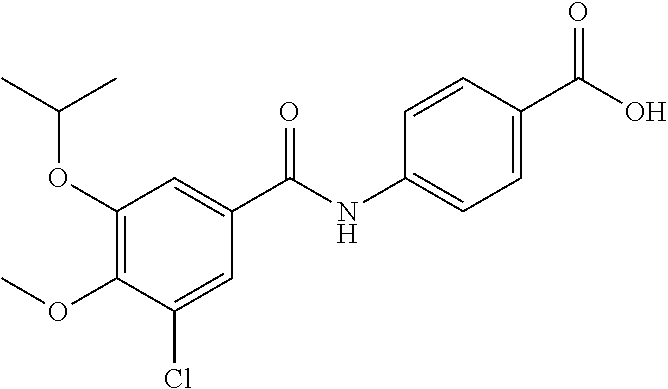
C1(OC(C)C)=C(OC)C(Cl)=CC(C(NC2=CC=C(C(O)=O)C=C2)=O)=C1
